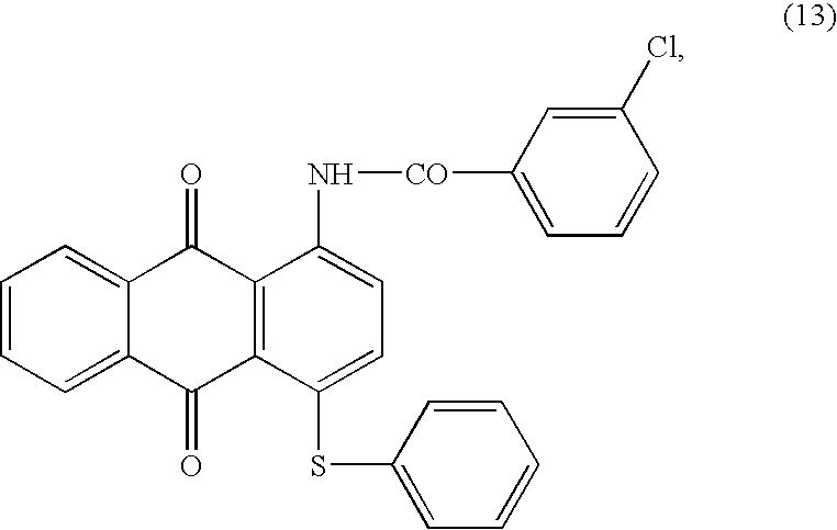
C1=C2C(=CC=C1)C(=O)C1=C(C2=O)C(SC2=CC=CC=C2)=CC=C1N[CO]C1=CC=CC(Cl)=C1
